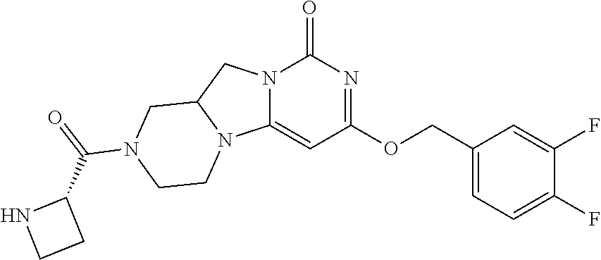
N12C(=CC(OCC3=CC=C(F)C(F)=C3)=NC1=O)N1C(C2)CN(C(=O)C2NCC2)CC1
